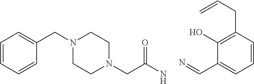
C1=CC=CC(CN2CCN(CC(N)=O)CC2)=C1.N=CC1=CC=CC(CC=C)=C1O
